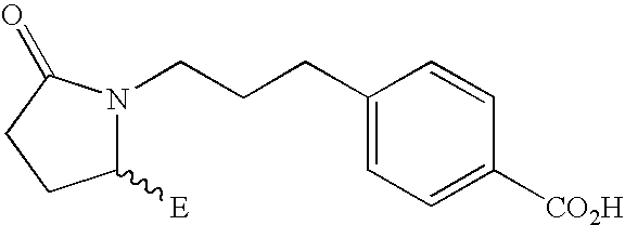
C1([E])N(CCCC2=CC=C([CO2H])C=C2)C(=O)CC1
